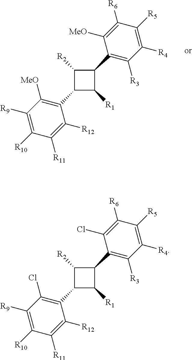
C1(C2=C([R3])C([R4])=C([R5])C([R6])=C2[MeO])C([R2])C(C2=C([MeO])C([R9])=C([R10])C([R11])=C2[R12])C1[R1].C1(C2=C([R3])C([R4])=C([R5])C([R6])=C2Cl)C([R2])C(C2=C(Cl)C([R9])=C([R10])C([R11])=C2[R12])C1[R1]
